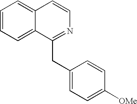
C1=CC=C2C(=C1)C=CN=C2CC1=CC=C([OMe])C=C1
